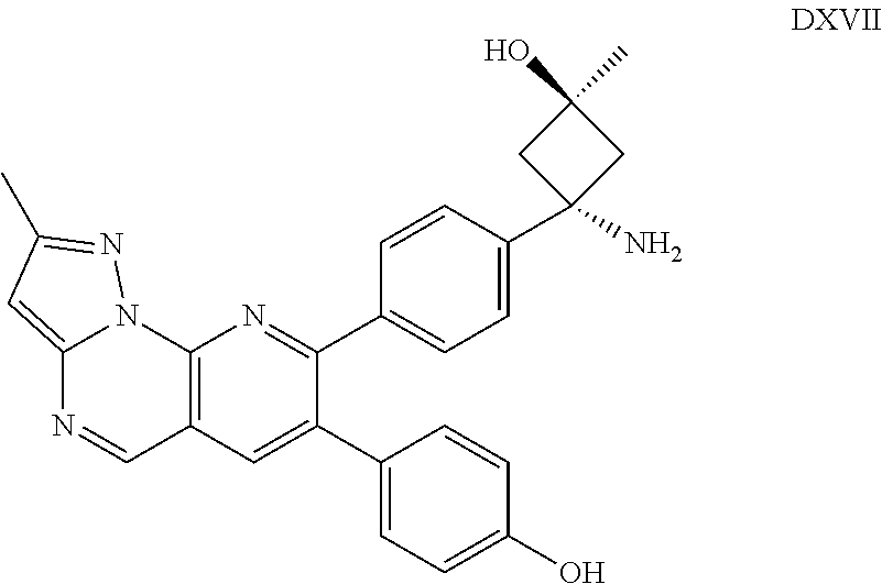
C12=CC(C)=NN1C1=C(C=N2)C=C(C2=CC=C(O)C=C2)C(C2=CC=C(C3(N)CC(O)(C)C3)C=C2)=N1
